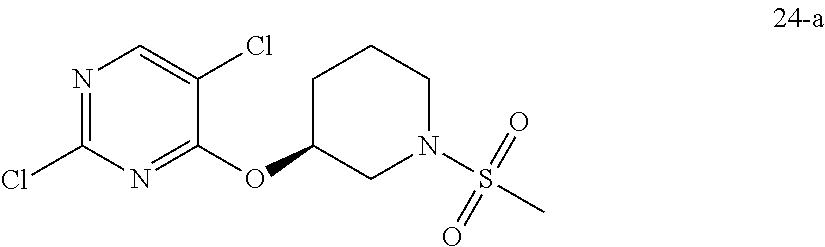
N1=C(Cl)N=C(OC2CN(S(C)(=O)=O)CCC2)C(Cl)=C1
